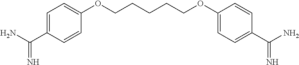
O(C1=CC=C(C(N)=N)C=C1)CCCCCOC1=CC=C(C(N)=N)C=C1
